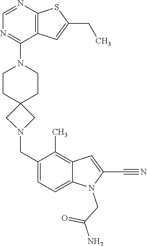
N1(C2=NC=NC3=C2C=C(CC)S3)CCC2(CC1)CN(CC1=CC=C3C(=C1C)C=C(C#N)N3CC(N)=O)C2
